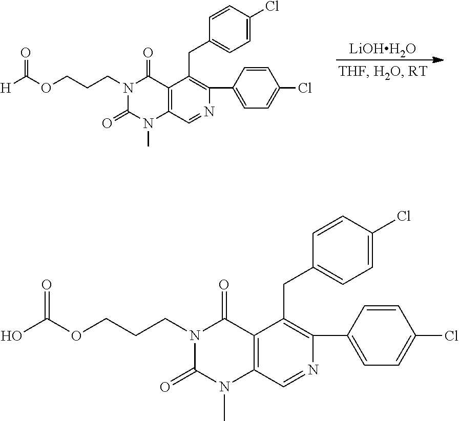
N1(CCCOC([H])=O)C(=O)N(C)C2=C(C1=O)C(CC1=CC=C(Cl)C=C1)=C(C1=CC=C(Cl)C=C1)N=C2.[LiOHH2O].N1(CCCOC(O)=O)C(=O)N(C)C2=C(C1=O)C(CC1=CC=C(Cl)C=C1)=C(C1=CC=C(Cl)C=C1)N=C2
